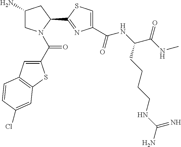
C1(N)CN(C(C2=CC3=C(S2)C=C(Cl)C=C3)=O)C(C2=NC(C(NC(C(NC)=O)CCCCNC(N)=N)=O)=CS2)C1
